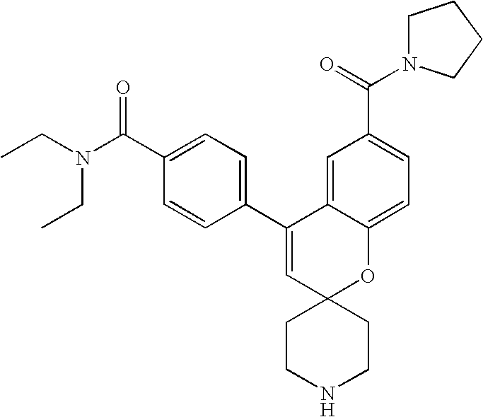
CCN(C(C1=CC=C(C2=CC3(OC4=CC=C(C(=O)N5CCCC5)C=C24)CCNCC3)C=C1)=O)CC
